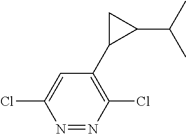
C1=C(Cl)N=NC(Cl)=C1C1C(C(C)C)C1
